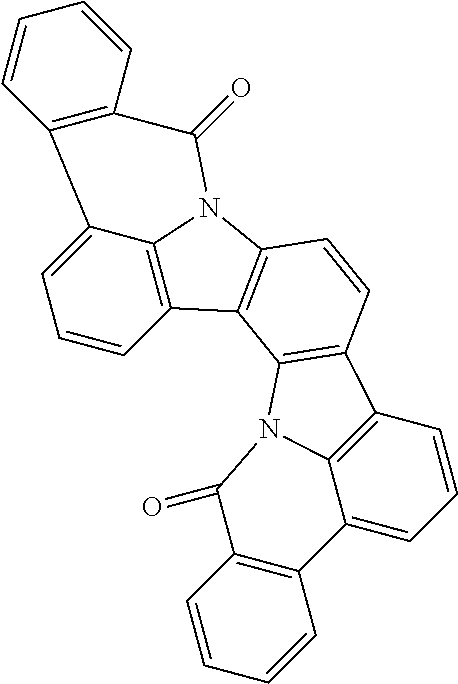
C1=CC2=C3C(=C1)C1=C(C(=O)N3C3=C2C2=C(C=C3)C3=C4N2C(=O)C2=C(C4=CC=C3)C=CC=C2)C=CC=C1
